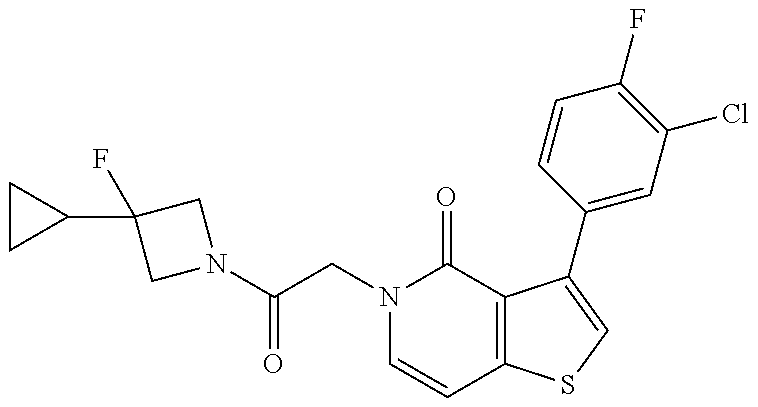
N1(C(CN2C=CC3=C(C2=O)C(C2=CC(Cl)=C(F)C=C2)=CS3)=O)CC(C2CC2)(F)C1
